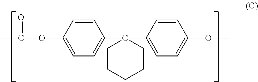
CC(OC1=CC=C(C2(C3=CC=C(OC)C=C3)CCCCC2)C=C1)=O
